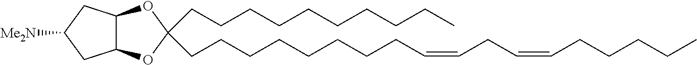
C(C1(CCCCCCCCCC)OC2C(O1)CC([Me2N])C2)CCCCCCCC=CCC=CCCCCC
